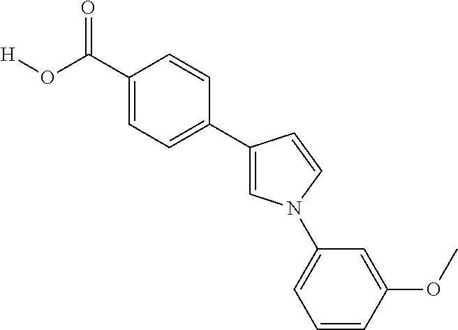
C1(C(O[H])=O)=CC=C(C2=CN(C3=CC=CC(OC)=C3)C=C2)C=C1
